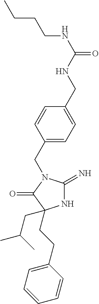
N1C(=N)N(CC2=CC=C(CNC(=O)NCCCC)C=C2)C(=O)C1(CC(C)C)CCC1=CC=CC=C1
